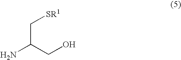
C(C(CO)N)[SR1]
